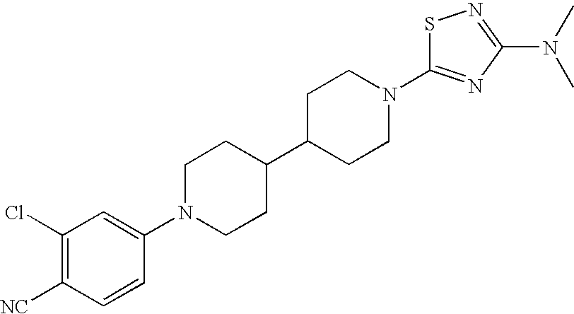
C1N(C2=CC(Cl)=C([NC])C=C2)CCC(C2CCN(C3=NC(N(C)C)=NS3)CC2)C1
